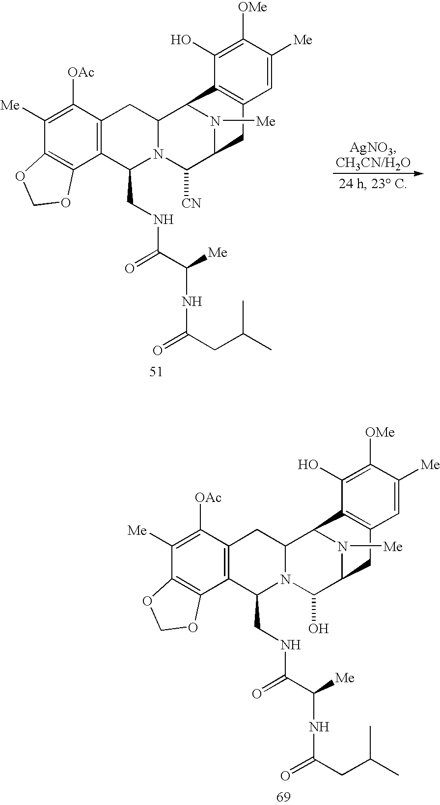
C12=C(C3=C(C([OAc])=C1[Me])CC1N(C3CNC(C([Me])NC(=O)CC(C)C)=O)C([CN])C3N([Me])C1C1=C(C3)C=C([Me])C([OMe])=C1O)OCO2.C12=C(C3=C(C([OAc])=C1[Me])CC1N(C3CNC(C([Me])NC(=O)CC(C)C)=O)C(O)C3N([Me])C1C1=C(C3)C=C([Me])C([OMe])=C1O)OCO2
